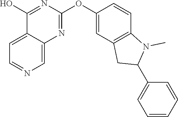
C12=CC=NC=C1N=C(OC1=CC3=C(C=C1)N(C)C(C1=CC=CC=C1)C3)N=C2O
